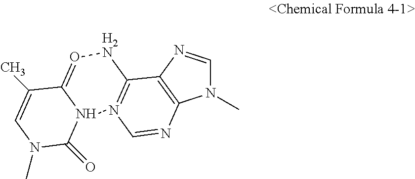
N1(C)C=NC2=C1N=CN1=C2[H2N]O=C2N1C(=O)N(C)C=C2C
